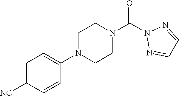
O=C(N1N=CC=N1)N1CCN(C2=CC=C([NC])C=C2)CC1
